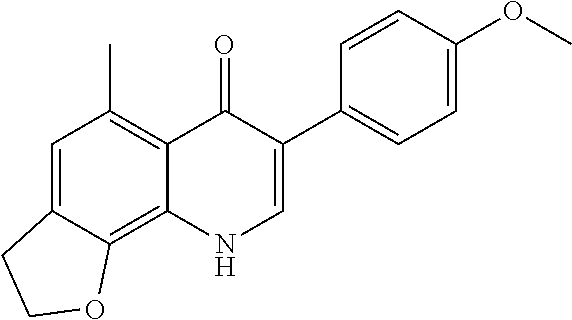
C1=C2C(=C3C(=C1C)C(=O)C(C1=CC=C(OC)C=C1)=CN3)OCC2
